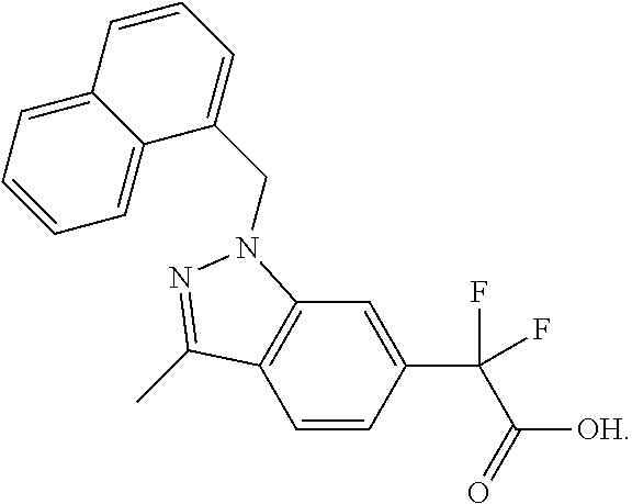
C1=CC(C(C([OH])=O)(F)F)=CC2=C1C(C)=NN2CC1=CC=CC2=CC=CC=C21
